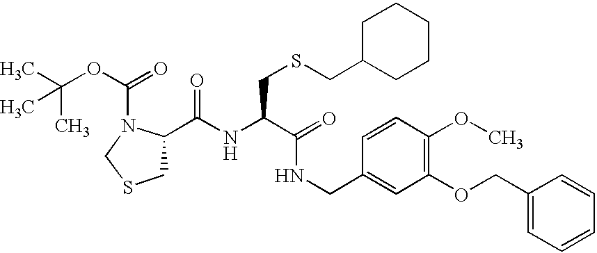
C(NC(C(=O)NCC1=CC(OCC2=CC=CC=C2)=C(OC)C=C1)CSCC1CCCCC1)(=O)C1CSCN1C(OC(C)(C)C)=O
